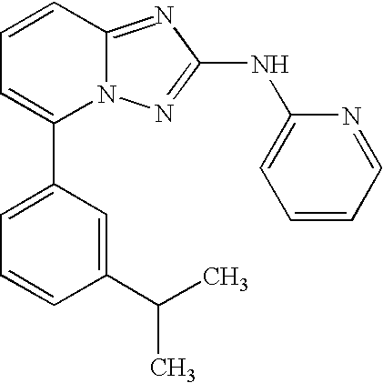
C1=CC2=NC(NC3=CC=CC=N3)=NN2C(C2=CC=CC(C(C)C)=C2)=C1
